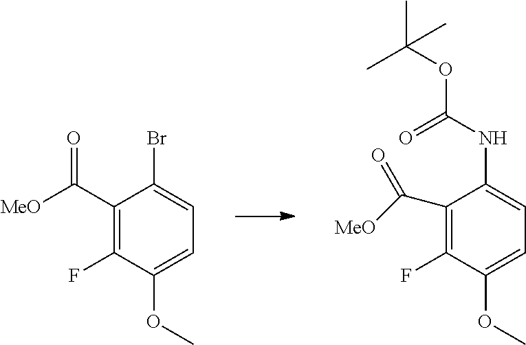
C1(F)=C(C(=O)[MeO])C(Br)=CC=C1OC.C1(F)=C(C([MeO])=O)C(NC(OC(C)(C)C)=O)=CC=C1OC
